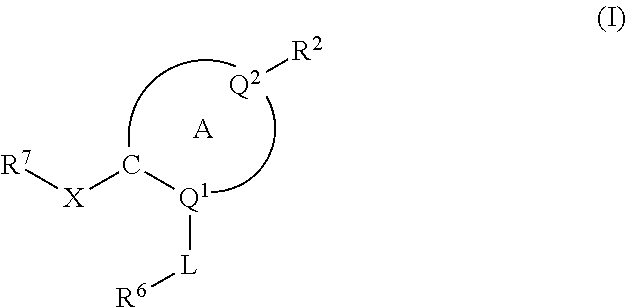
[R7][X]C[Q1][L][R6].[Q2][R2].[A]
